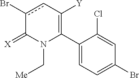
C1(C2=C([Y])cc(Br)C(=[X])N2C[Me])=CC=C(Br)C=C1Cl
